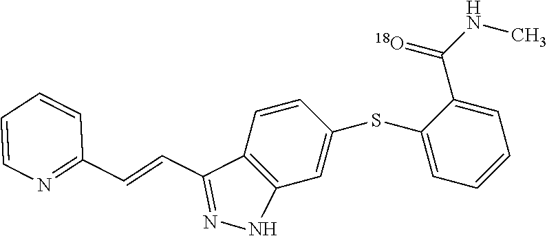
C1(SC2=CC3=C(C=C2)C(C=CC2=NC=CC=C2)=NN3)=CC=CC=C1C(NC)=[18O]
